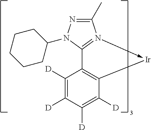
C1(C)=NN(C2CCCCC2)C2=N1->[Ir]C1=C2C([D])=C([D])C([D])=C1[D]
